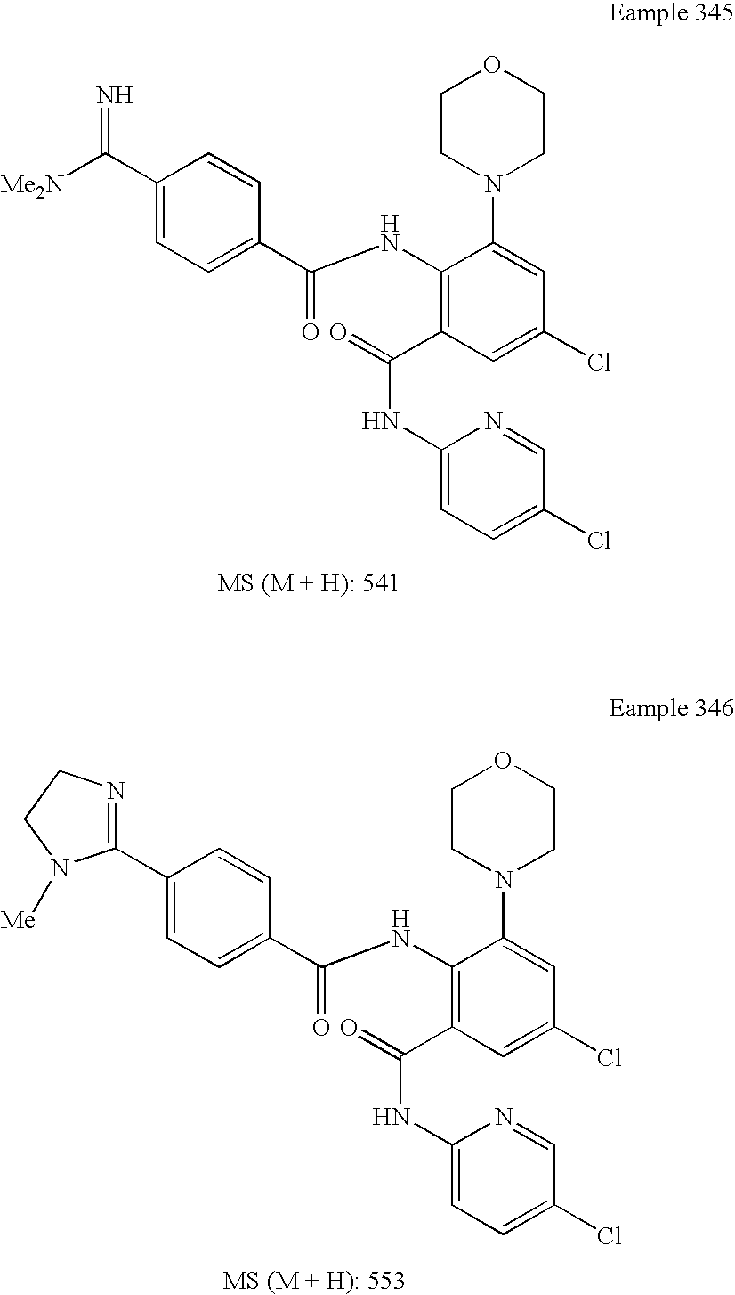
N=C(C1=CC=C(C(NC2=C(C(NC3=CC=C(Cl)C=N3)=O)C=C(Cl)C=C2N2CCOCC2)=O)C=C1)[Me2N].C1(C2=NCCN2[Me])=CC=C(C(NC2=C(C(NC3=CC=C(Cl)C=N3)=O)C=C(Cl)C=C2N2CCOCC2)=O)C=C1
